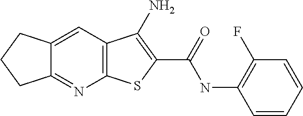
C12=C(C=C3C(=N1)CCC3)C(N)=C(C(=O)NC1=C(F)C=CC=C1)S2
